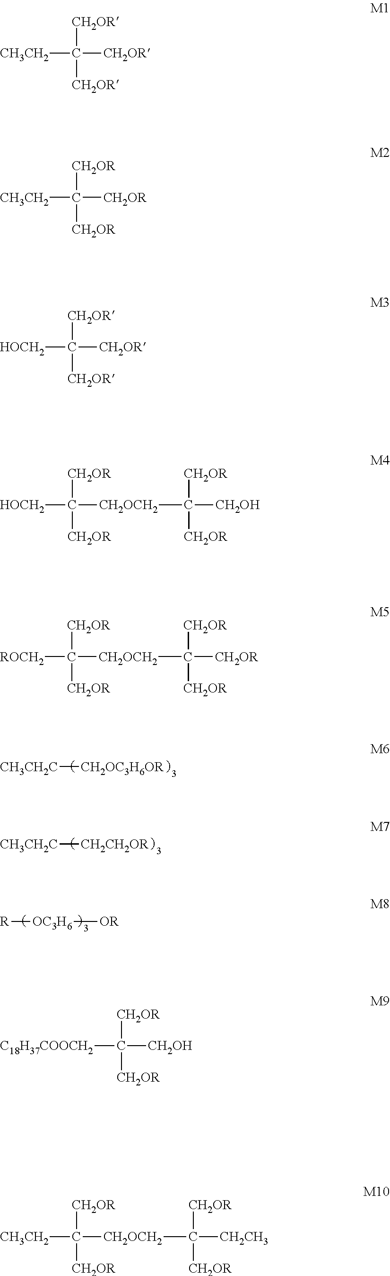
[CH3CH2]C([CH2OR])([CH2OR])[CH2OR].[CH3CH2]C([CH2OR])([CH2OR])[CH2OR].[HOCH2]C([CH2OR])([CH2OR])[CH2OR].[HOCH2]C([CH2OCH2]C([CH2OH])([CH2OR])[CH2OR])([CH2OR])[CH2OR].[ROCH2]C([CH2OCH2]C([CH2OR])([CH2OR])[CH2OR])([CH2OR])[CH2OR].[CH3CH2C][CH2OC3H6OR].[CH3CH2C][CH2CH2OR].[OC3H6]([R])[OR].[C18H37COOCH2]C([CH2OH])([CH2OR])[CH2OR].[CH3CH2]C([CH2OCH2]C([CH2CH3])([CH2OR])[CH2OR])([CH2OR])[CH2OR]
